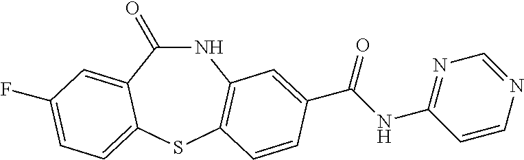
N1C(=O)C2=CC(F)=CC=C2SC2=C1C=C(C(NC1=NC=NC=C1)=O)C=C2
